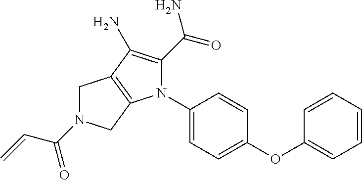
C1=CC=CC=C1OC1=CC=C(N2C(C(=O)N)=C(N)C3=C2CN(C(=O)C=C)C3)C=C1
